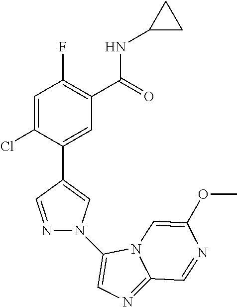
C1=C(Cl)C(C2=CN(C3=CN=C4N3C=C(OC)N=C4)N=C2)=CC(C(=O)NC2CC2)=C1F
